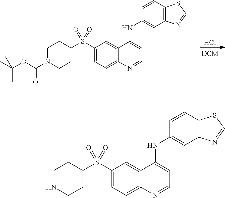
Cl.C1(S(C2CCN(C(OC(C)(C)C)=O)CC2)(=O)=O)=CC=C2C(=C1)C(NC1=CC3=C(C=C1)SC=N3)=CC=N2.C1(S(C2CCNCC2)(=O)=O)=CC=C2C(=C1)C(NC1=CC3=C(C=C1)SC=N3)=CC=N2
